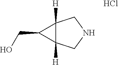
C12([H])C([H])(CNC1)C2CO.Cl
